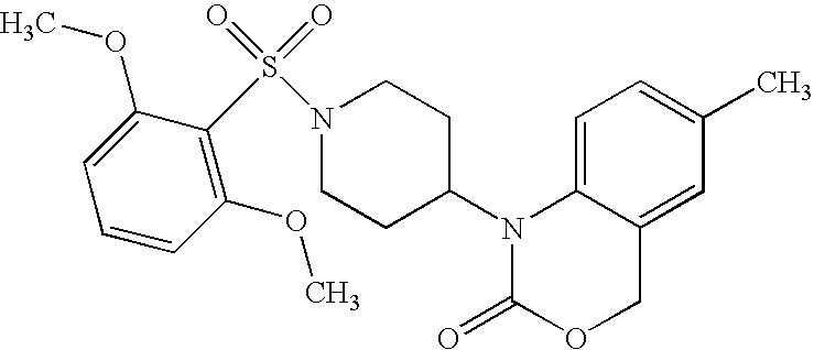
C1=C2C(=CC(C)=C1)COC(=O)N2C1CCN(S(=O)(=O)C2=C(OC)C=CC=C2OC)CC1
